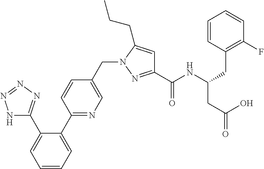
N1C(C2=CC=CC=C2C2=NC=C(CN3N=C(C(NC(CC4=C(F)C=CC=C4)CC(O)=O)=O)C=C3CCC)C=C2)=NN=N1
